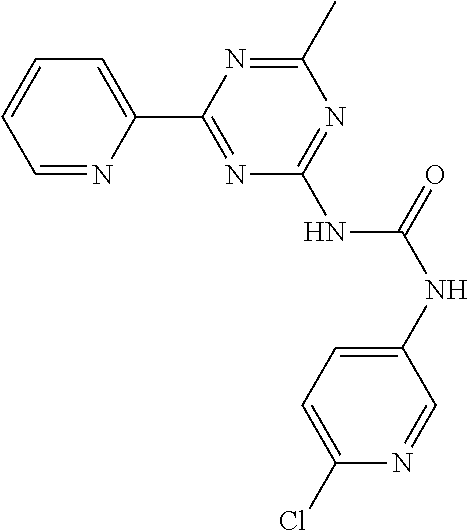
C1=NC(C2=NC(NC(NC3=CC=C(Cl)N=C3)=O)=NC(C)=N2)=CC=C1
